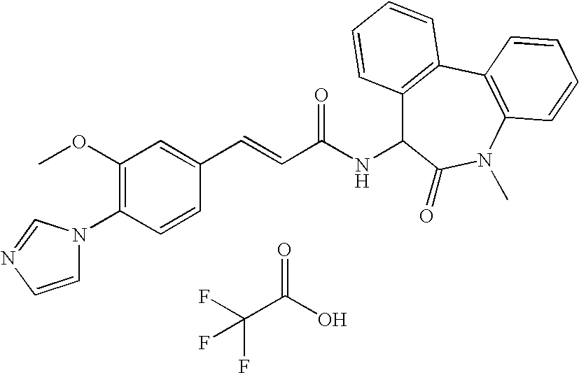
C1(OC)=C(N2C=CN=C2)C=CC(C=CC(NC2C3=C(C4=C(N(C)C2=O)C=CC=C4)C=CC=C3)=O)=C1.FC(C(O)=O)(F)F
